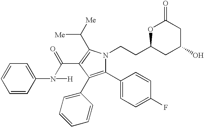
C1(C2=CC=C(F)C=C2)=C(C2=CC=CC=C2)C(C(N([H])C2=CC=CC=C2)=O)=C(C([Me])[Me])N1CCC1CC(O)CC(=O)O1
